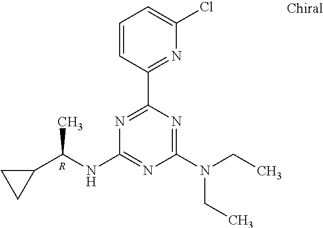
N1=C(C2=NC(Cl)=CC=C2)N=C(N(CC)CC)N=C1NC(C1CC1)C.[R]
